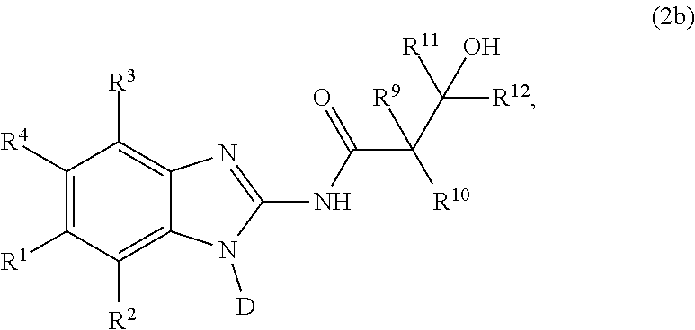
C1([R4])=C([R1])C([R2])=C2C(=C1[R3])N=C(NC(C([R10])([R9])C([R12])([R11])O)=O)N2[D]
